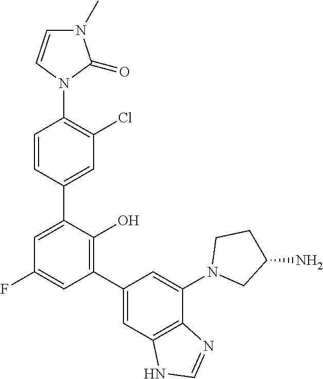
N1(C2=C(Cl)C=C(C3=CC(F)=CC(C4=CC5=C(C(N6CC(N)CC6)=C4)N=CN5)=C3O)C=C2)C(=O)N(C)C=C1
